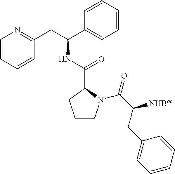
C1CN(C(C(CC2=CC=CC=C2)[NHBoc])=O)C(C(NC(CC2=NC=CC=C2)C2=CC=CC=C2)=O)C1
